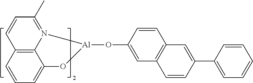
C12=C3C=CC=C1O[Al](OC1=CC4=C(C=C1)C=C(C1=CC=CC=C1)C=C4)N2=C(C)C=C3
